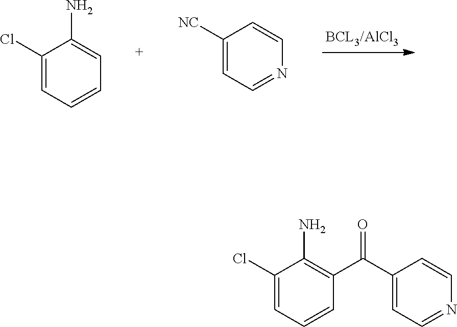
C1(Cl)=CC=CC=C1N.C1([NC])=CC=NC=C1.C1(Cl)=CC=CC(C(=O)C2=CC=NC=C2)=C1N
